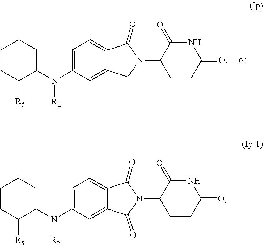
C1CC([R5])C(N(C2=CC=C3C(=C2)C(=O)N(C2CCC(=O)NC2=O)C3=O)[R2])CC1.C1CC([R5])C(N(C2=CC=C3C(=C2)CN(C2CCC(=O)NC2=O)C3=O)[R2])CC1
